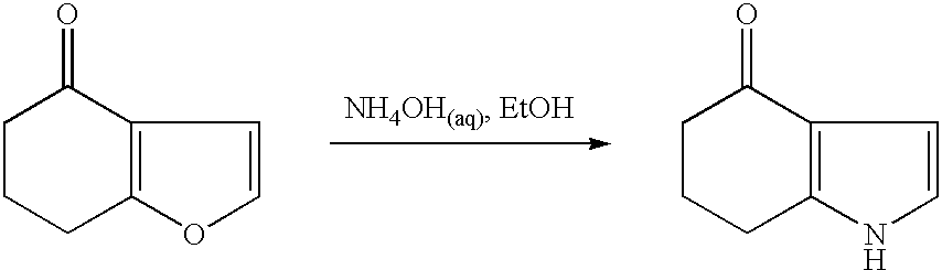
C1CCC2=C(C1=O)C=CO2.C1CCC2=C(C1=O)C=CN2
